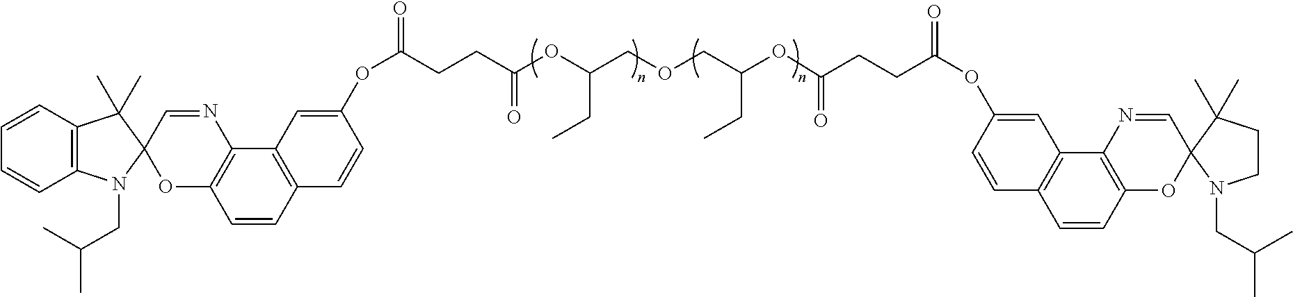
C12=C(C=CC=C1)C(C)(C)C1(N2CC(C)C)OC2=C(N=C1)C1=C(C=C2)C=CC(OC(=O)CCC(OC(COCC(OC(=O)CCC(OC2=CC3=C(C=C2)C=CC2=C3N=CC3(O2)N(CC(C)C)CCC3(C)C)=O)CC)CC)=O)=C1
